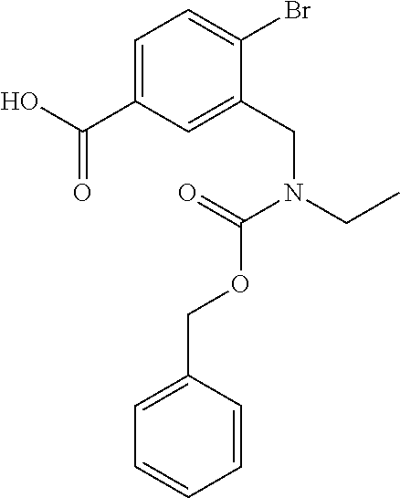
C1=C(C(O)=O)C=C(CN(CC)C(=O)OCC2=CC=CC=C2)C(Br)=C1
